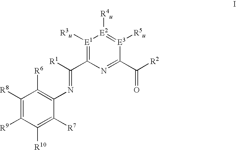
C1([R8])=C([R9])C([R10])=C([R7])C(N=C(C2=[E1]([R3u])[E2]([R4u])=[E3]([R5u])C(C(=O)[R2])=N2)[R1])=C1[R6]
